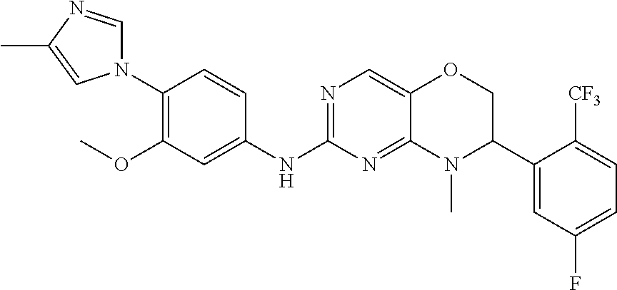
C1(N2C=NC(C)=C2)=C(OC)C=C(NC2=NC=C3C(=N2)N(C)C(C2=CC(F)=CC=C2[CF3])CO3)C=C1
